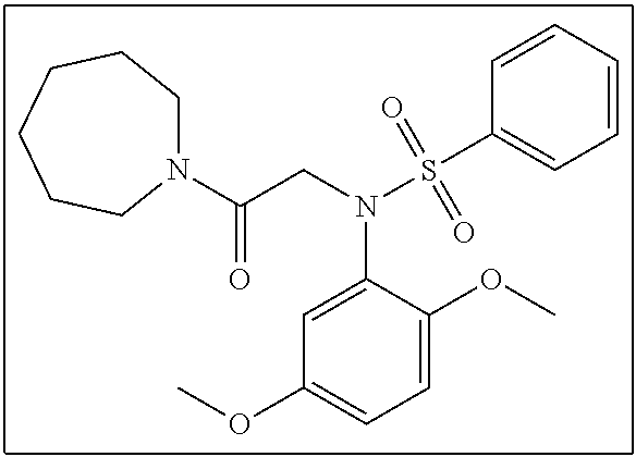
C1=C(N(CC(N2CCCCCC2)=O)S(C2=CC=CC=C2)(=O)=O)C(OC)=CC=C1OC
